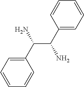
C(C(C1=CC=CC=C1)N)(C1=CC=CC=C1)N
